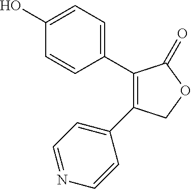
C1(O)=CC=C(C2=C(C3=CC=NC=C3)COC2=O)C=C1
